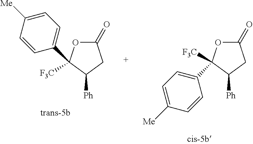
C1(=O)OC([F3C])(C2=CC=C([Me])C=C2)C([Ph])C1.C1(=O)OC([F3C])(C2=CC=C([Me])C=C2)C([Ph])C1
